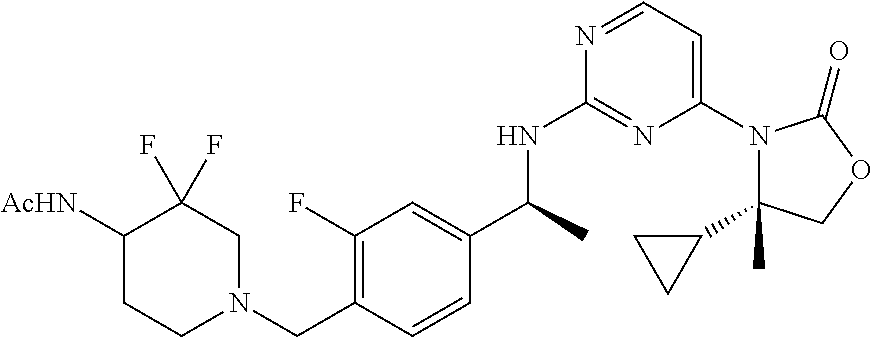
C1(C2CC2)(C)N(C2=CC=NC(NC(C3=CC(F)=C(CN4CC(F)(F)C([AcHN])CC4)C=C3)C)=N2)C(=O)OC1
